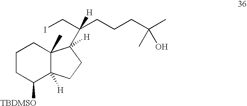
C1CC([TBDMSO])C2([H])C(C)(C1)C(C(CI)(CCCC(C)(C)O)[H])([H])CC2
